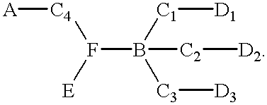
[A][C4]F(B([C1][D1])([C3][D3])[C2][D2])[E]
